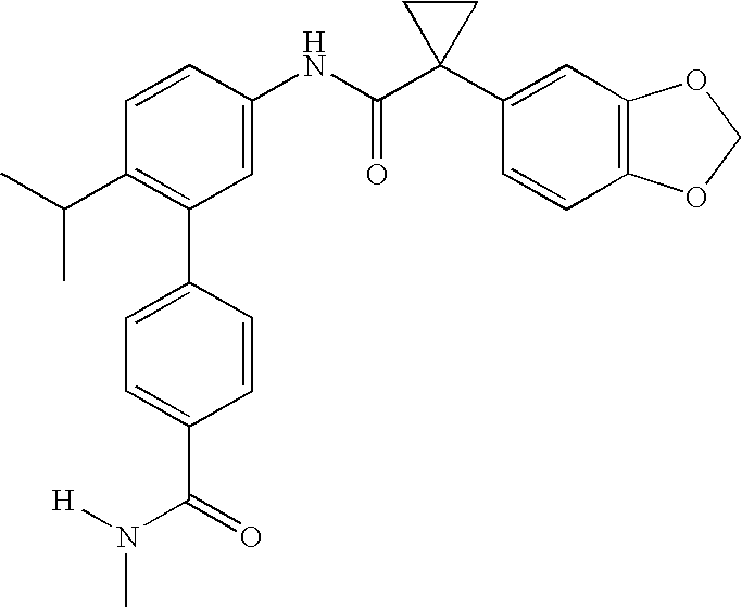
C1(NC(C2(C3=CC4=C(C=C3)OCO4)CC2)=O)=CC(C2=CC=C(C(N(C)[H])=O)C=C2)=C(C(C)C)C=C1
